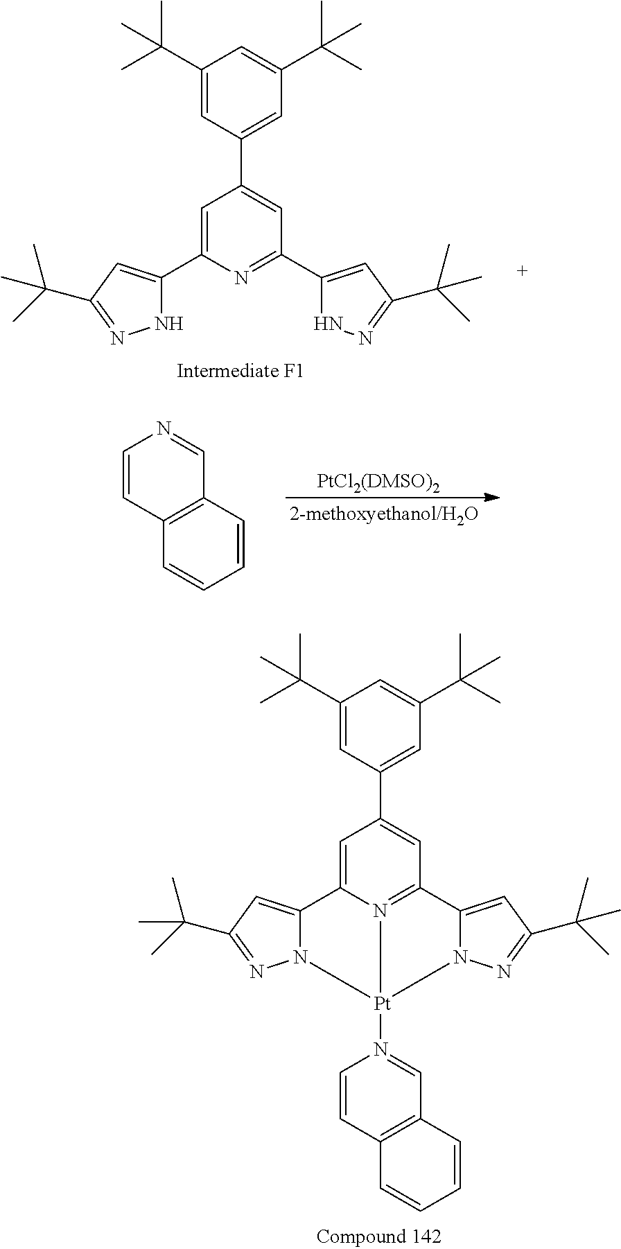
C1(C(C)(C)C)=CC(C2=CC(C3=CC(C(C)(C)C)=NN3)=NC(C3=CC(C(C)(C)C)=NN3)=C2)=CC(C(C)(C)C)=C1.C12=C(C=CC=C1)C=NC=C2.C1(C(C)(C)C)=CC(C2=CC3=N4C(=C2)C2=CC(C(C)(C)C)=NN2[Pt]4(N2=CC4=C(C=C2)C=CC=C4)N2C3=CC(C(C)(C)C)=N2)=CC(C(C)(C)C)=C1
